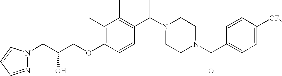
C(OC1=C(C)C(C)=C(C(N2CCN(C(C3=CC=C([CF3])C=C3)=O)CC2)C)C=C1)C(CN1N=CC=C1)O
